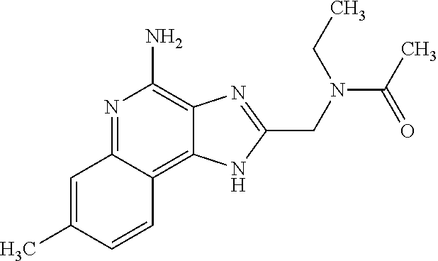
C1=C(C)C=CC2=C3C(=C(N)N=C12)N=C(CN(C(C)=O)CC)N3
